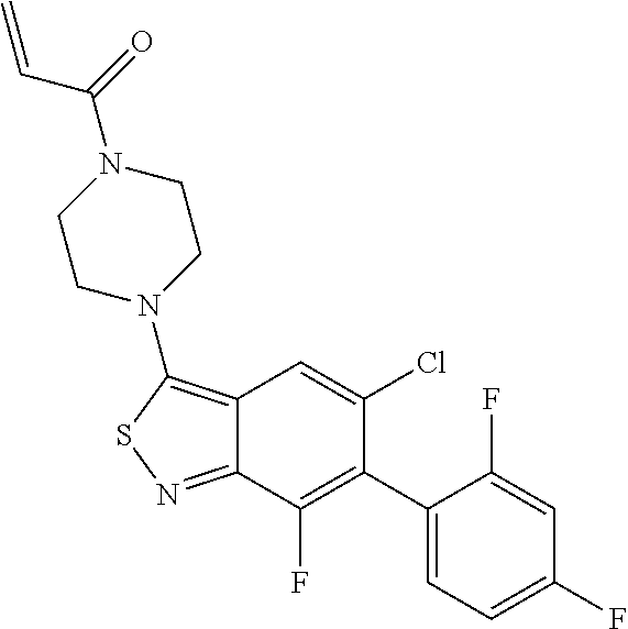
C12=C(N3CCN(C(C=C)=O)CC3)SN=C1C(F)=C(C1=CC=C(F)C=C1F)C(Cl)=C2
